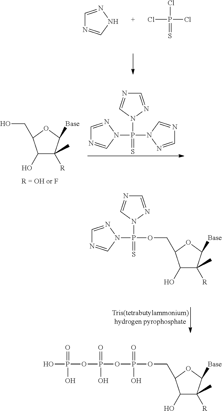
C1=NNC=N1.ClP(Cl)(Cl)=S.N1(P(N2N=CN=C2)(N2N=CN=C2)=S)N=CN=C1.C1(O)C([R])(C)C([Base])OC1CO.N1(P(N2N=CN=C2)(=S)OCC2C(O)C([R])(C)C([Base])O2)N=CN=C1.P(=O)(O)(OCC1C(O)C([R])(C)C([Base])O1)OP(=O)(O)OP(O)(=O)O
